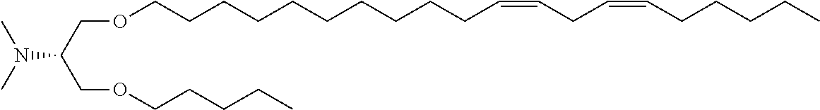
CN(C)C(COCCCCCCCCCCC=CCC=CCCCCC)COCCCCC
